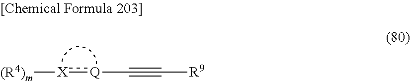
[(R4)m][X]:[Q]C#C[R9]
